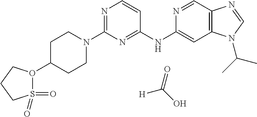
O=C(O)[H].C1(N2CCC(O3S(=O)(=O)CCC3)CC2)=NC=CC(NC2=CC3=C(C=N2)N=CN3C(C)C)=N1
